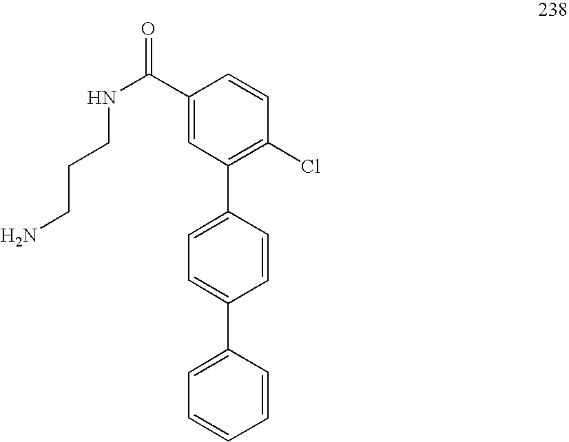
C1(C(=O)NCCCN)=CC(C2=CC=C(C3=CC=CC=C3)C=C2)=C(Cl)C=C1
